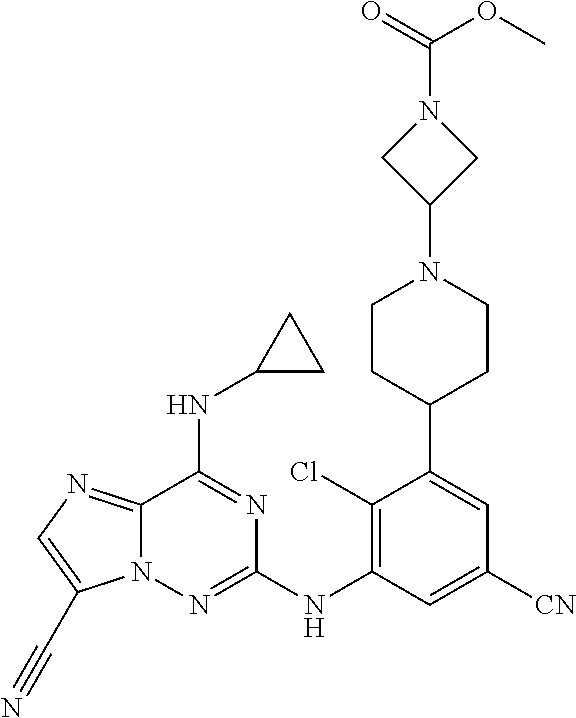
C12=NC=C(C#N)N1N=C(NC1=C(Cl)C(C3CCN(C4CN(C(OC)=O)C4)CC3)=CC([CN])=C1)N=C2NC1CC1
